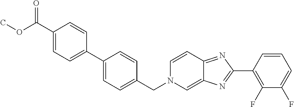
C1(C2=NC3=CN(CC4=CC=C(C5=CC=C(C(OC)=O)C=C5)C=C4)C=CC3=N2)=C(F)C(F)=CC=C1
